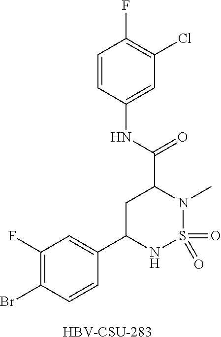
C1=CC(NC(C2CC(C3=CC(F)=C(Br)C=C3)NS(=O)(=O)N2C)=O)=CC(Cl)=C1F.[HBV-CSU-283]
